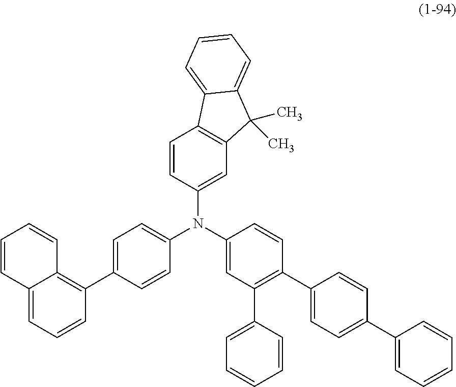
C1(N(C2=CC(C3=CC=CC=C3)=C(C3=CC=C(C4=CC=CC=C4)C=C3)C=C2)C2=CC=C(C3=C4C(=CC=C3)C=CC=C4)C=C2)=CC2=C(C=C1)C1=CC=CC=C1C2(C)C
